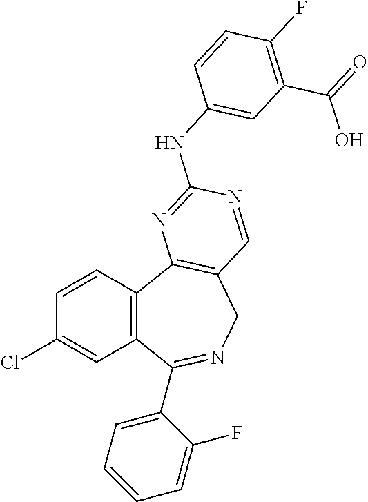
C1=CC2=C(C=C1Cl)C(C1=CC=CC=C1F)=NCC1=C2N=C(NC2=CC(C(=O)O)=C(F)C=C2)N=C1
